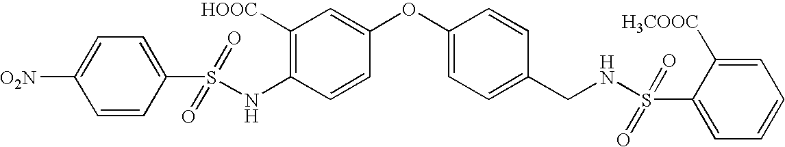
C1(NS(C2=CC=C([O2N])C=C2)(=O)=O)=C([HOOC])C=C(OC2=CC=C(CNS(C3=CC=CC=C3[H3COOC])(=O)=O)C=C2)C=C1
